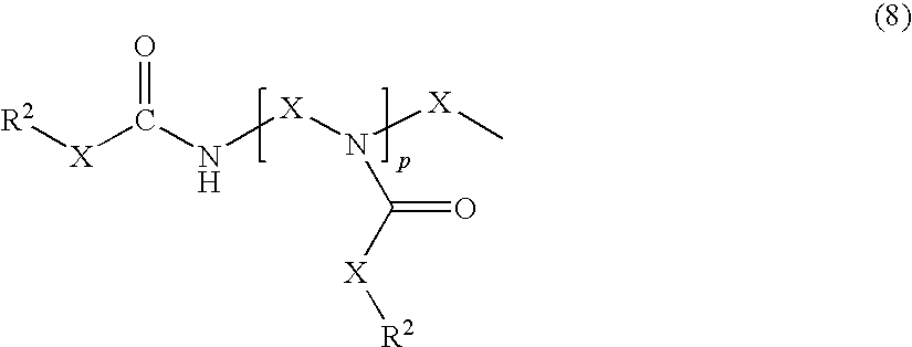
[R2][X]C(N[X]N([X]C)C(=O)[X][R2])=O
